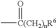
C[C(CH2)nR6]=O
